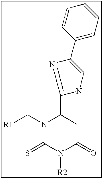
[R1]CN1C(=S)N([R2])C(=O)CC1C1=NC(C2=CC=CC=C2)=CN1
